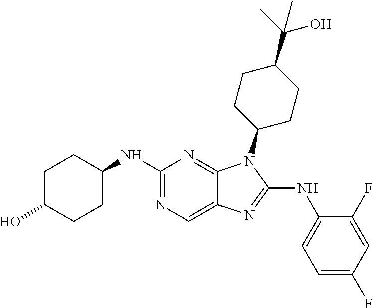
N1=C(NC2=CC=C(F)C=C2F)N(C2CCC(C(C)(O)C)CC2)C2=NC(NC3CCC(O)CC3)=NC=C12
